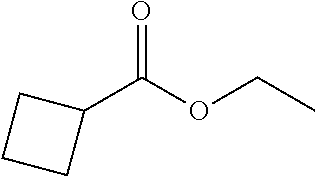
O=C(OCC)C1CCC1
